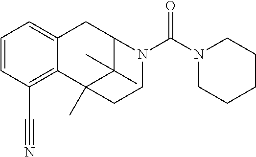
C12=C(C#N)C=CC=C1CC1C(C)(C)C2(C)CCN1C(N1CCCCC1)=O
